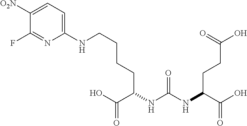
C1([O2N])=CC=C(NCCCCC(C(=O)O)NC(NC(C(O)=O)CCC(O)=O)=O)N=C1F
